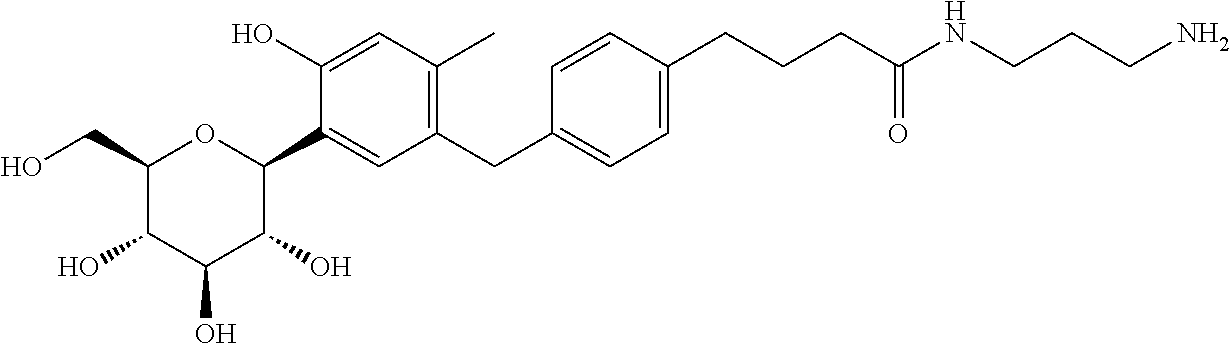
C1(CO)C(O)C(O)C(O)C(C2=CC(CC3=CC=C(CCCC(NCCCN)=O)C=C3)=C(C)C=C2O)O1
